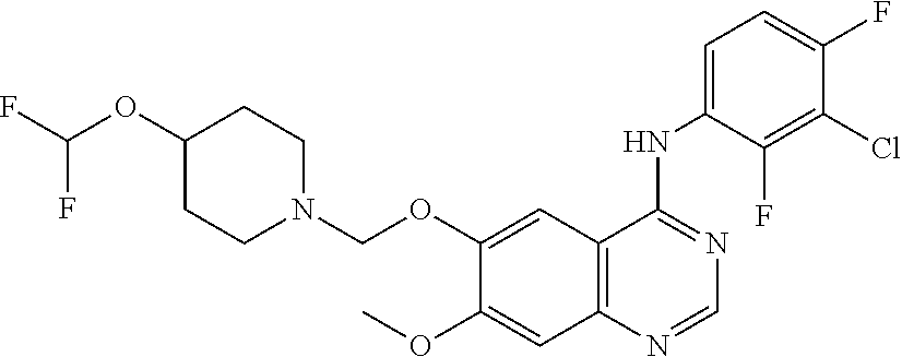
C1(OCN2CCC(OC(F)F)CC2)=CC2=C(C=C1OC)N=CN=C2NC1=CC=C(F)C(Cl)=C1F
